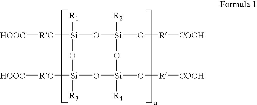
[HOOC][RO][Si]1([R1])O[Si](O[R][COOH])([R2])O[Si]([R4])(O[R][COOH])O[Si]([R3])([RO][HOOC])O1
